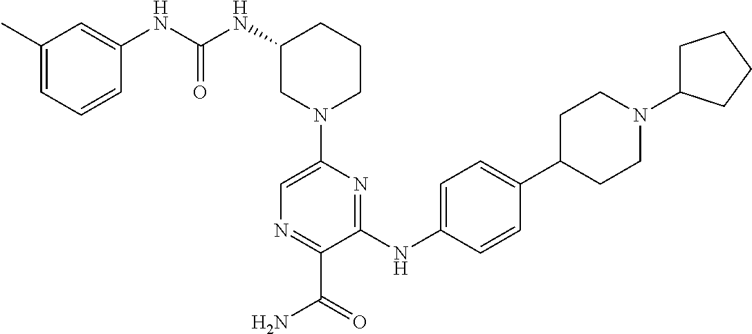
N(C1CN(C2=CN=C(C(=O)N)C(NC3=CC=C(C4CCN(C5CCCC5)CC4)C=C3)=N2)CCC1)C(=O)NC1=CC(C)=CC=C1
